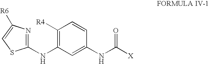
C1(NC2=C([R4])C=CC(NC([X])=O)=C2)=NC([R6])=CS1
